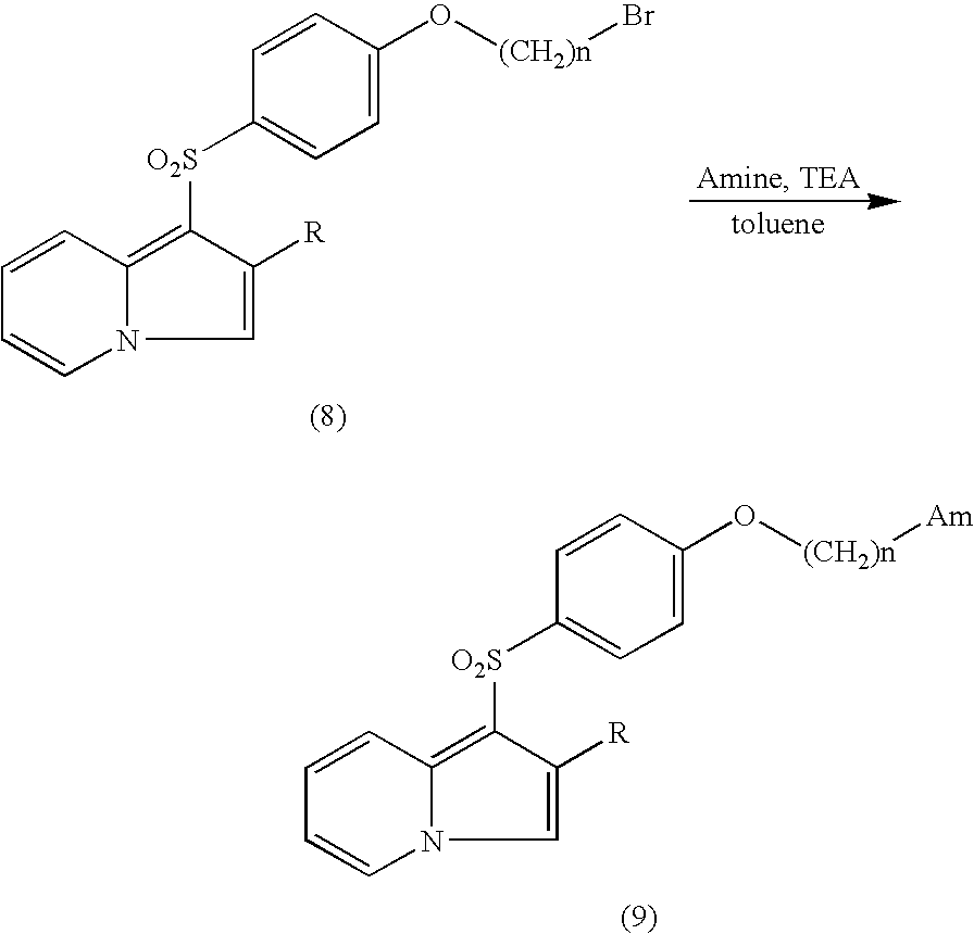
C1=C([R])C([O2S]C2=CC=C(O[(CH2)n]Br)C=C2)=C2N1C=CC=C2.C1=C([R])C([O2S]C2=CC=C(O[(CH2)n][Am])C=C2)=C2N1C=CC=C2
